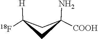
C1([H])([18F])CC(N)([COOH])C1
